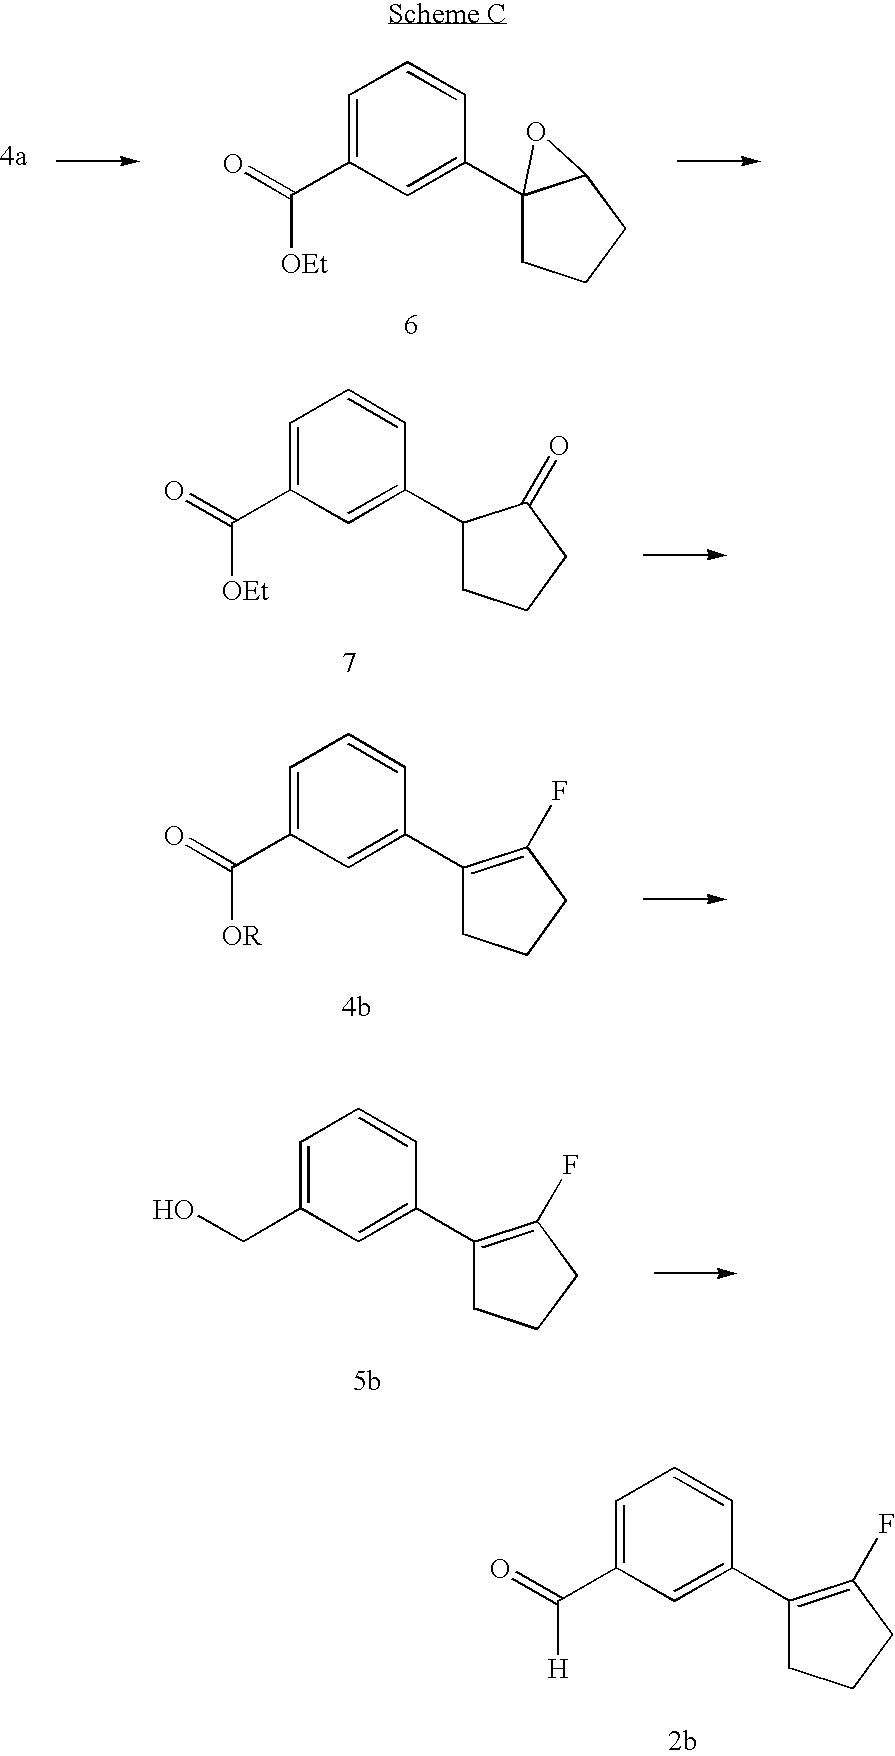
O=C(C1=CC=CC(C23CCCC2O3)=C1)[OEt].C1=C(C(=O)[OEt])C=C(C2CCCC2=O)C=C1.C1=C(C(=O)[OR])C=C(C2=C(F)CCC2)C=C1.C1=C(CO)C=C(C2=C(F)CCC2)C=C1.C1=C(C(=O)[H])C=C(C2=C(F)CCC2)C=C1
